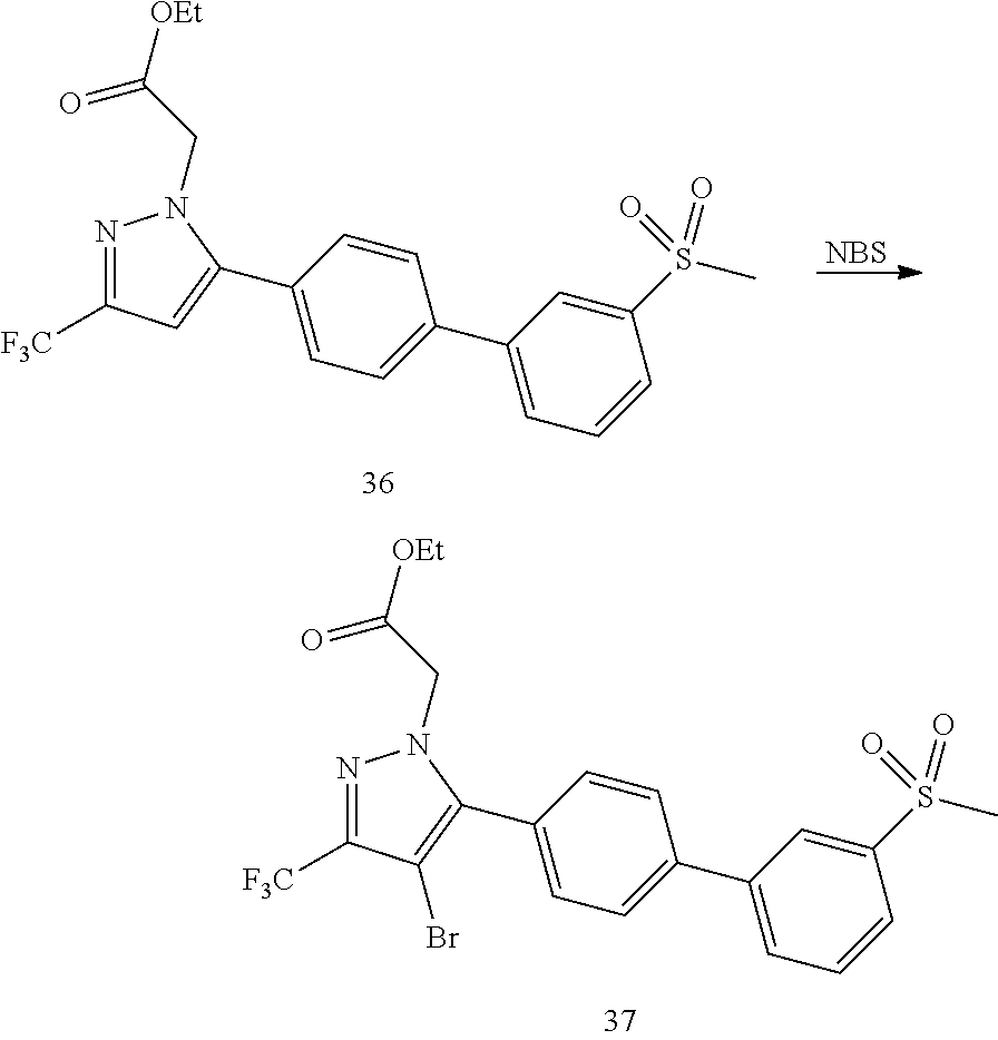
C1(C2=C(Br)C([F3C])=NN2CC([OEt])=O)=CC=C(C2=CC=CC(S(C)(=O)=O)=C2)C=C1.C1(C2=CC([F3C])=NN2CC([OEt])=O)=CC=C(C2=CC=CC(S(C)(=O)=O)=C2)C=C1.[NBS]
